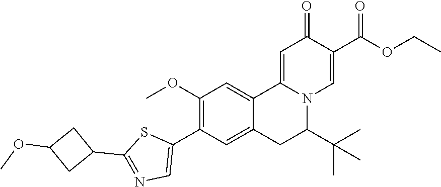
O(C)C1CC(C2=NC=C(C3=C(OC)C=C4C5=CC(=O)C(C(=O)OCC)=CN5C(C(C)(C)C)CC4=C3)S2)C1
